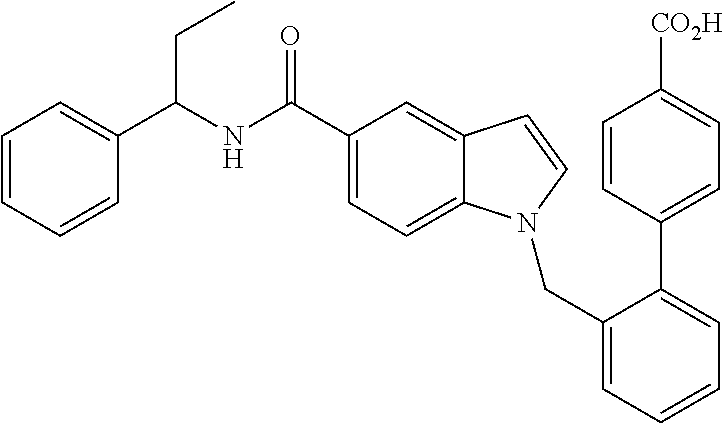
C1=CC=CC(C(NC(C2=CC=C3C(=C2)C=CN3CC2=CC=CC=C2C2=CC=C([CO2H])C=C2)=O)CC)=C1
